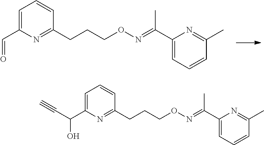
C1=C(C=O)N=C(CCCON=C(C2=CC=CC(C)=N2)C)C=C1.C1=C(C(O)C#C)N=C(CCCON=C(C2=CC=CC(C)=N2)C)C=C1
